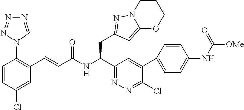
N1=CN(C2=C(C=CC(NC(C3=NN=C(Cl)C(C4=CC=C(NC([OMe])=O)C=C4)=C3)CC3=NN4CCCOC4=C3)=O)C=C(Cl)C=C2)N=N1
